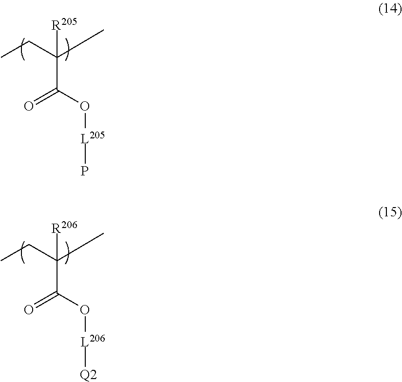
CCC(C)(C(=O)O[L205]P)[R205].CCC(C)(C(=O)O[L206][Q2])[R206]
